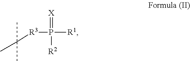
[R3](C(C)(C)C)P(=[X])([R1])[R2]
